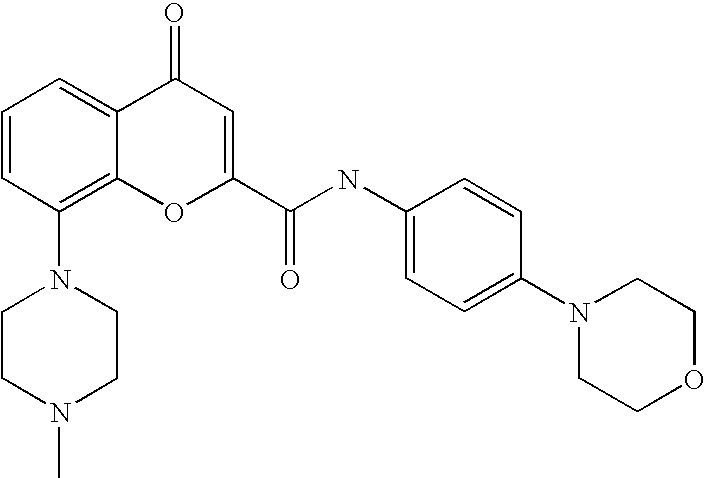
C1=CC(N2CCN(C)CC2)=C2C(=C1)C(=O)C=C(C(NC1=CC=C(N3CCOCC3)C=C1)=O)O2
